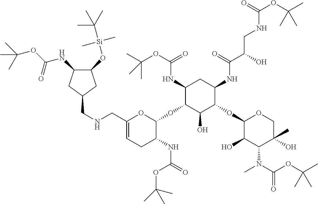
C1(CNCC2CC(O[Si](C(C)(C)C)(C)C)C(NC(OC(C)(C)C)=O)C2)=CCC(NC(=O)OC(C)(C)C)C(OC2C(O)C(OC3C(O)C(N(C)C(OC(C)(C)C)=O)C(C)(O)CO3)C(NC(C(O)CNC(OC(C)(C)C)=O)=O)CC2NC(OC(C)(C)C)=O)O1
